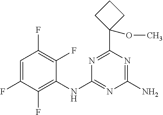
C1=C(F)C(F)=C(NC2=NC(N)=NC(C3(OC)CCC3)=N2)C(F)=C1F
